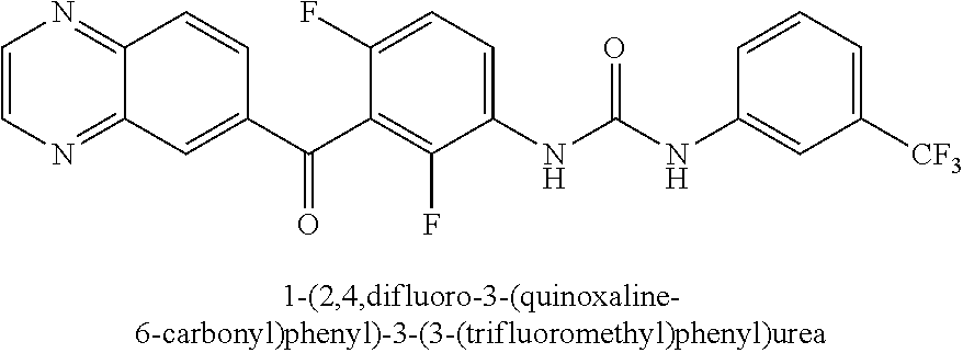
[CF3]C1=CC=CC(NC(NC2=CC=C(F)C(C(C3=CC4=NC=CN=C4C=C3)=O)=C2F)=O)=C1
